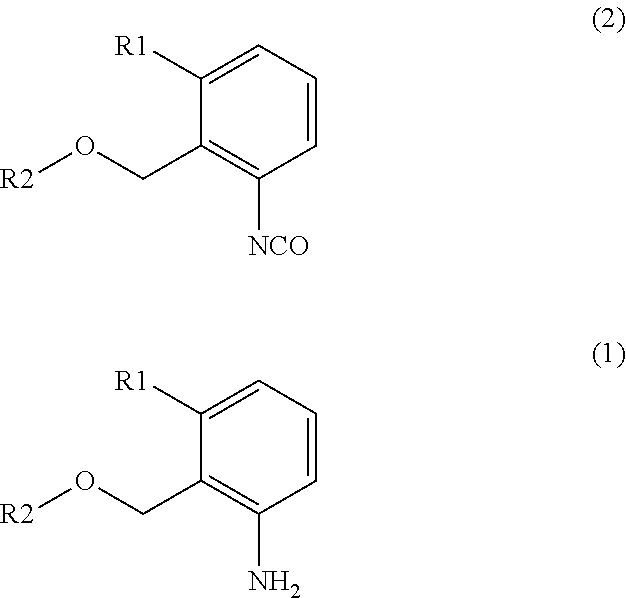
C1=CC=C([R1])C(CO[R2])=C1[NCO].C1=CC=C([R1])C(CO[R2])=C1N
